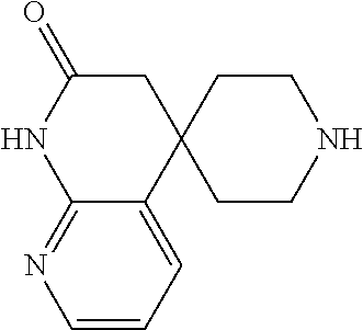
C1C(=O)NC2=NC=CC=C2C12CCNCC2
